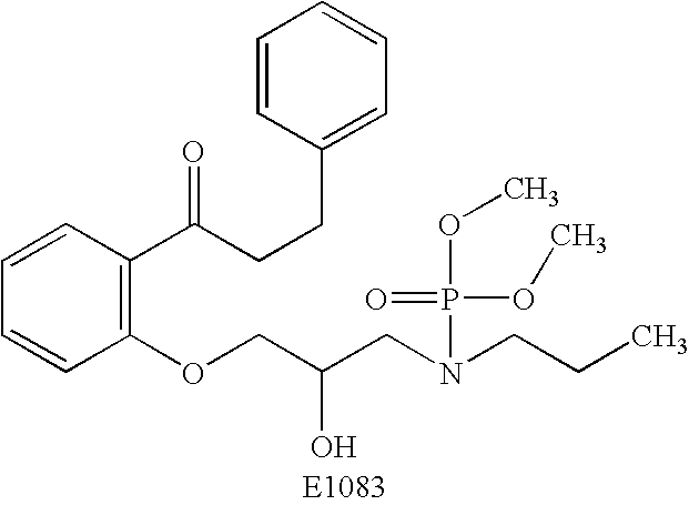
C1=CC(C(CCC2=CC=CC=C2)=O)=C(OCC(CN(CCC)P(=O)(OC)OC)O)C=C1
